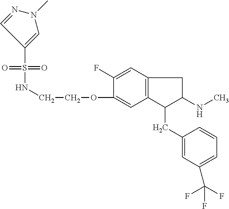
O=S(=O)(C1=CN(C)N=C1)NCCOC1=CC2=C(C=C1F)CC(NC)C2CC1=CC(C(F)(F)F)=CC=C1
